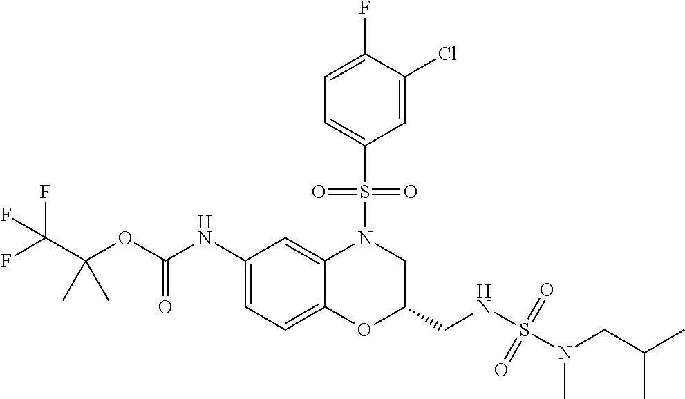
C1(NC(OC(C(F)(F)F)(C)C)=O)=CC=C2C(=C1)N(S(C1=CC=C(F)C(Cl)=C1)(=O)=O)CC(CNS(=O)(N(CC(C)C)C)=O)O2
